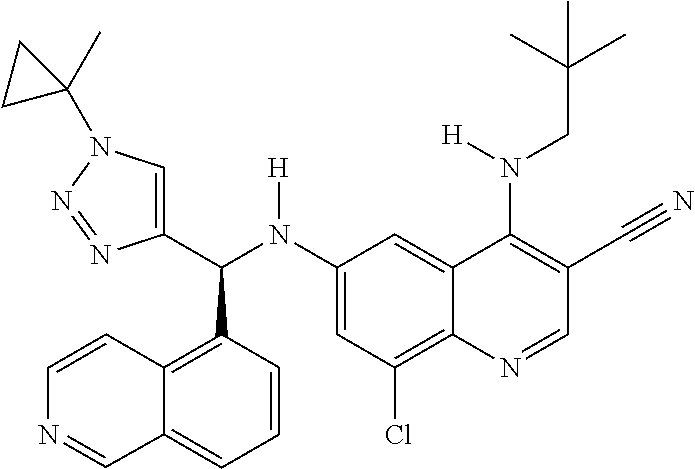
C1(N(C(C2=CN(C3(C)CC3)N=N2)C2=C3C(=CC=C2)C=NC=C3)[H])=CC(Cl)=C2C(=C1)C(N(CC(C)(C)C)[H])=C(C#N)C=N2
